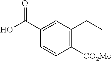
C1([CO2Me])=C(CC)C=C(C(O)=O)C=C1
